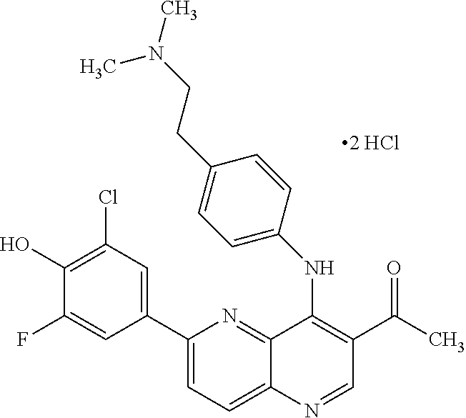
C1(C2=CC(Cl)=C(O)C(F)=C2)=CC=C2C(=N1)C(NC1=CC=C(CCN(C)C)C=C1)=C(C(=O)C)C=N2
